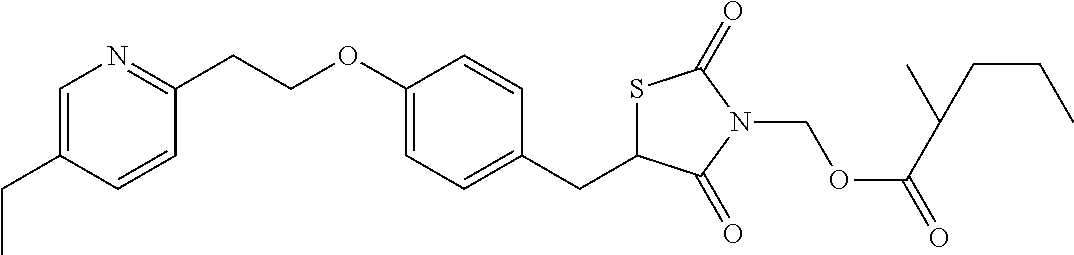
C1=C(CC)C=CC(CCOC2=CC=C(CC3SC(=O)N(COC(=O)C(C)CCC)C3=O)C=C2)=N1
